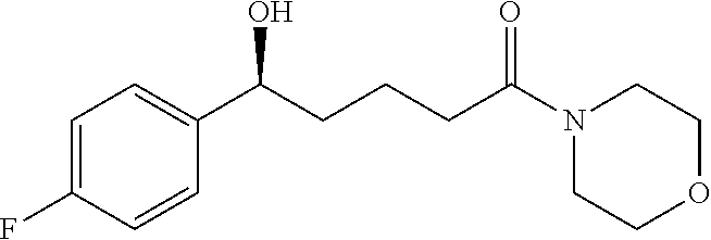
C1=C(F)C=CC(C(CCCC(N2CCOCC2)=O)O)=C1
